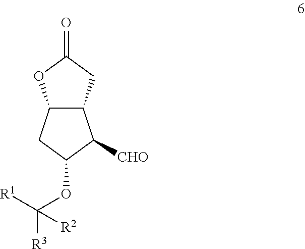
C12C(C([CHO])C(OC([R1])([R3])[R2])C1)CC(=O)O2
